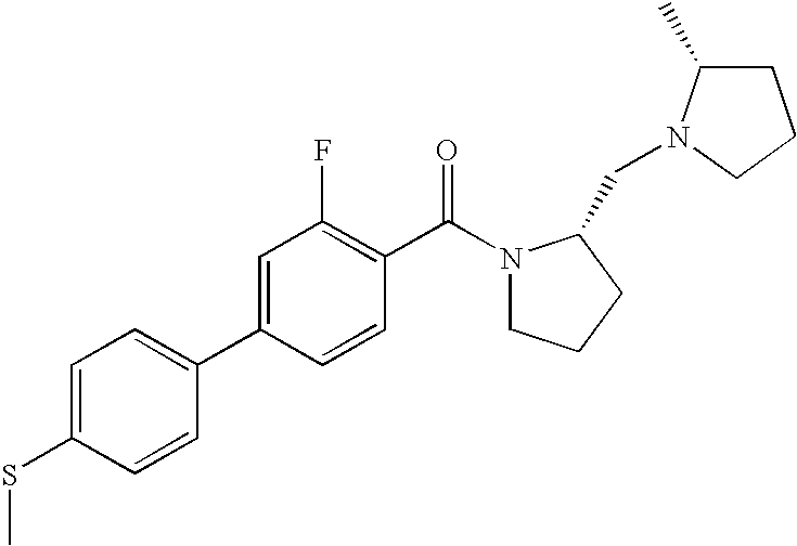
C1(C2=CC(F)=C(C(N3CCCC3CN3C(C)CCC3)=O)C=C2)=CC=C(SC)C=C1
